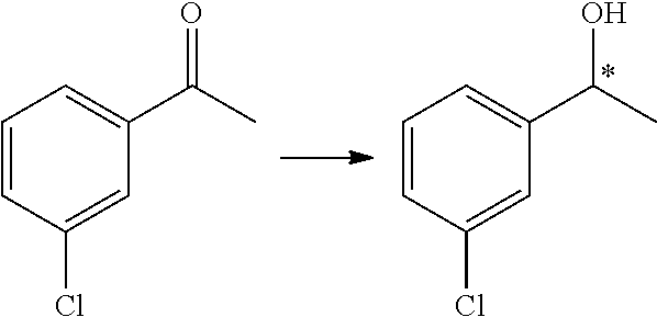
C1=CC(Cl)=CC(C(C)=O)=C1.C1=CC(Cl)=CC(C(C)O)=C1
